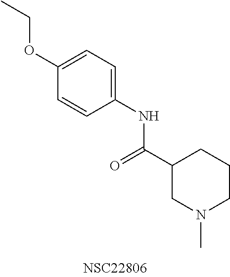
C1(C(=O)NC2=CC=C(OCC)C=C2)CN(C)CCC1
